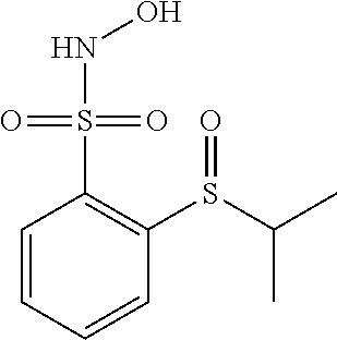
C1=CC=CC(S(C(C)C)=O)=C1S(NO)(=O)=O
